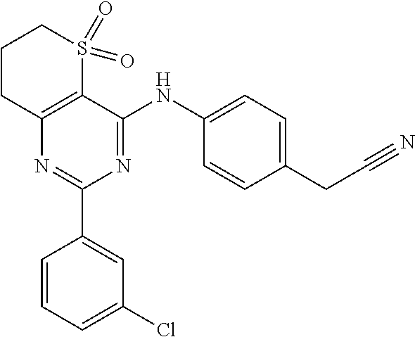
N1=C(NC2=CC=C(CC#N)C=C2)C2=C(N=C1C1=CC(Cl)=CC=C1)CCCS2(=O)=O
